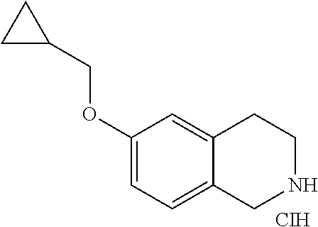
C1C(COC2=CC=C3C(=C2)CCNC3)C1.[CIH]
